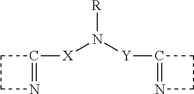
C1CN=C1[X]N([Y]C1=NCC1)[R]
